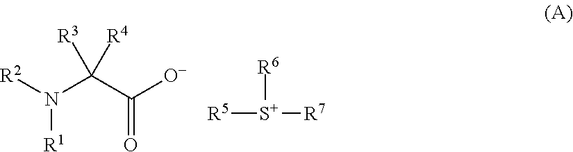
[R2]N(C(C([O-])=O)([R3])[R4])[R1].[R5][S+]([R6])[R7]
